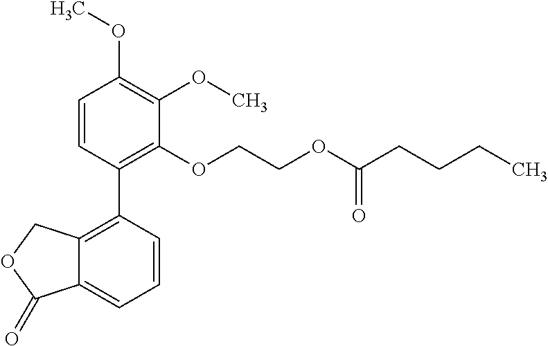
C1=CC(C2=C3C(=CC=C2)C(=O)OC3)=C(OCCOC(CCCC)=O)C(OC)=C1OC
